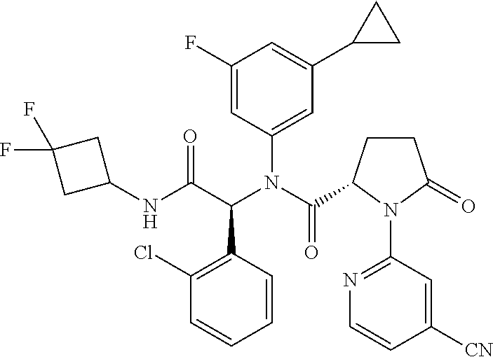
C1(NC(C(N(C(=O)C2CCC(=O)N2C2=NC=CC([CN])=C2)C2=CC(C3CC3)=CC(F)=C2)C2=C(Cl)C=CC=C2)=O)CC(F)(F)C1
